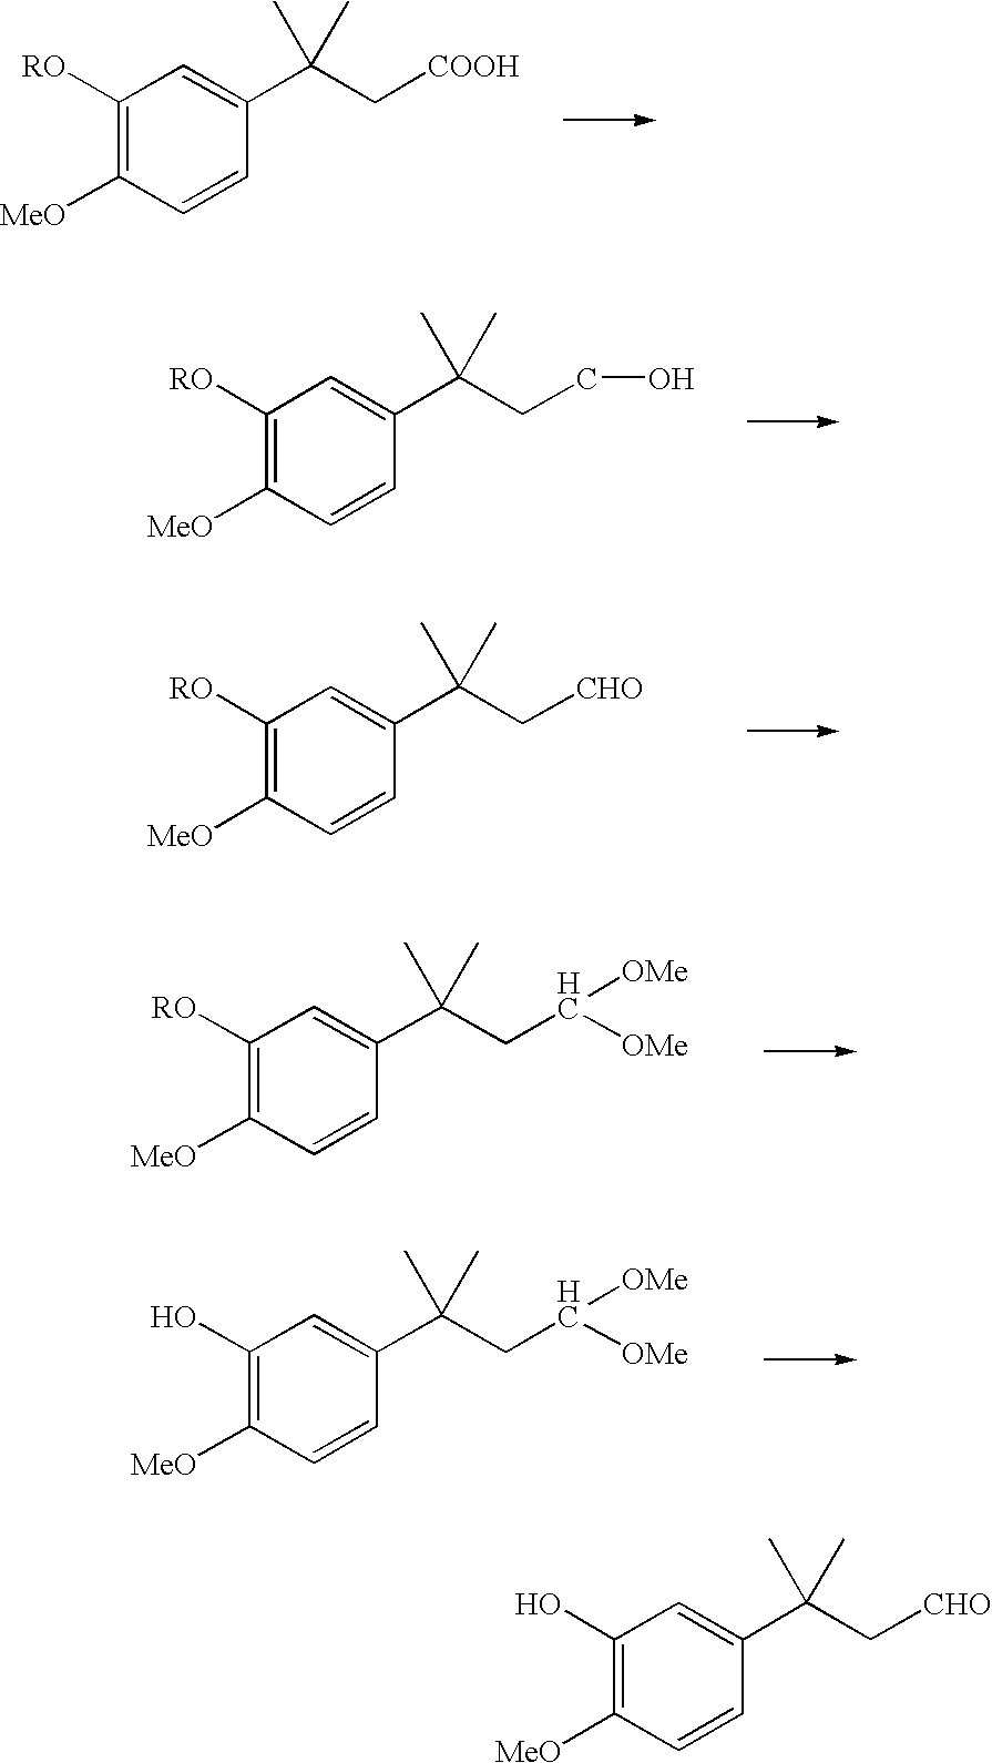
C1([RO])=C([MeO])C=CC(C(C[COOH])(C)C)=C1.C1([RO])=C([MeO])C=CC(C(CCO)(C)C)=C1.C1([RO])=C([MeO])C=CC(C(C[CHO])(C)C)=C1.C1([RO])=C([MeO])C=CC(C(CC([OMe])[OMe])(C)C)=C1.C1(O)=C([MeO])C=CC(C(CC([OMe])[OMe])(C)C)=C1.C1(O)=C([MeO])C=CC(C(C[CHO])(C)C)=C1
